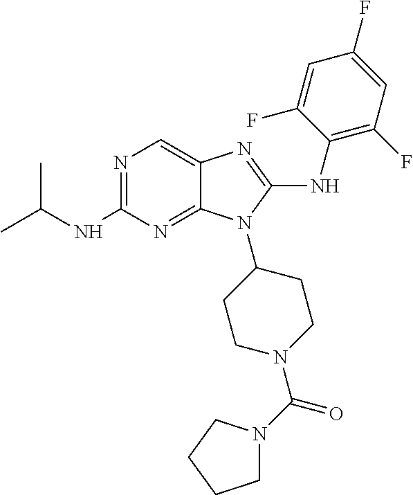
C(NC1=NC=C2C(=N1)N(C1CCN(C(=O)N3CCCC3)CC1)C(NC1=C(F)C=C(F)C=C1F)=N2)(C)C
